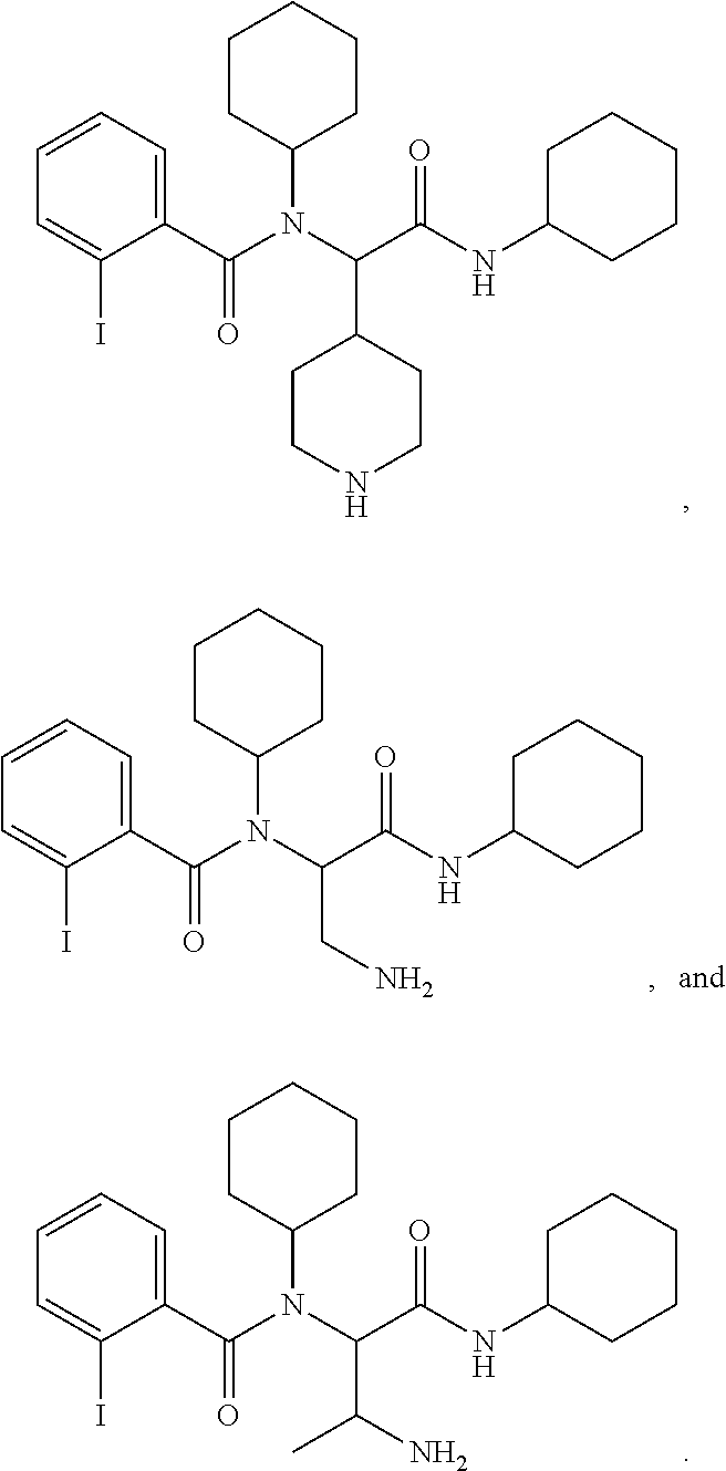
C1CC(N(C(C2=CC=CC=C2I)=O)C(C2CCNCC2)C(NC2CCCCC2)=O)CCC1.C1CC(N(C(C2=CC=CC=C2I)=O)C(CN)C(NC2CCCCC2)=O)CCC1.C1CC(N(C(C2=CC=CC=C2I)=O)C(C(N)C)C(NC2CCCCC2)=O)CCC1
